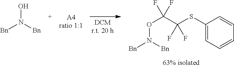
C1(SC(C(ON([Bn])[Bn])(F)F)(F)F)=CC=CC=C1.[Bn]N([Bn])O
